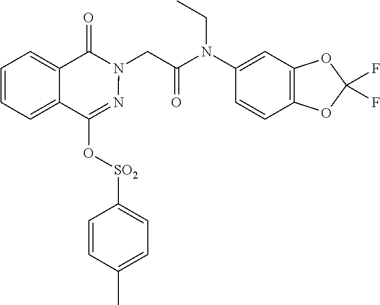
CCN(C1=CC2=C(C=C1)OC(F)(F)O2)C(CN1C(=O)C2=CC=CC=C2C(O[SO2]C2=CC=C(C)C=C2)=N1)=O
